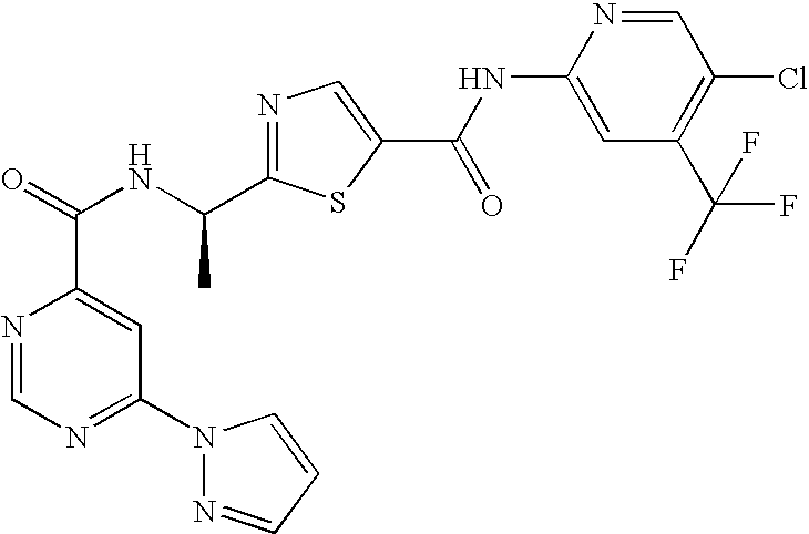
N1=C(C(NC(=O)C2=CC(N3N=CC=C3)=NC=N2)C)SC(C(NC2=CC(C(F)(F)F)=C(Cl)C=N2)=O)=C1
